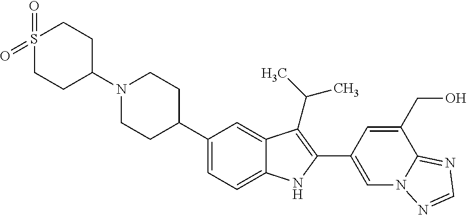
C1(N2CCC(C3=CC=C4C(=C3)C(C(C)C)=C(C3=CN5C(=NC=N5)C(CO)=C3)N4)CC2)CCS(=O)(=O)CC1
